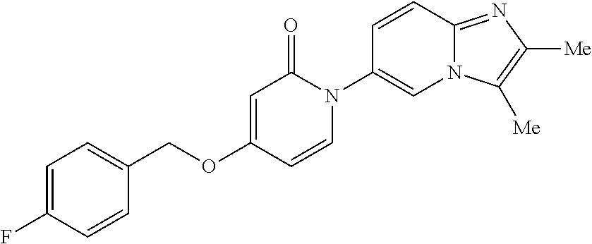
C1(COC2=CC(=O)N(C3=CN4C(=NC([Me])=C4[Me])C=C3)C=C2)=CC=C(F)C=C1
